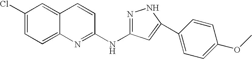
C1(Cl)=CC=C2C(=C1)C=CC(NC1=NNC(C3=CC=C(OC)C=C3)=C1)=N2
